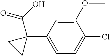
C1=C(C2(C(O)=O)CC2)C=C(OC)C(Cl)=C1
